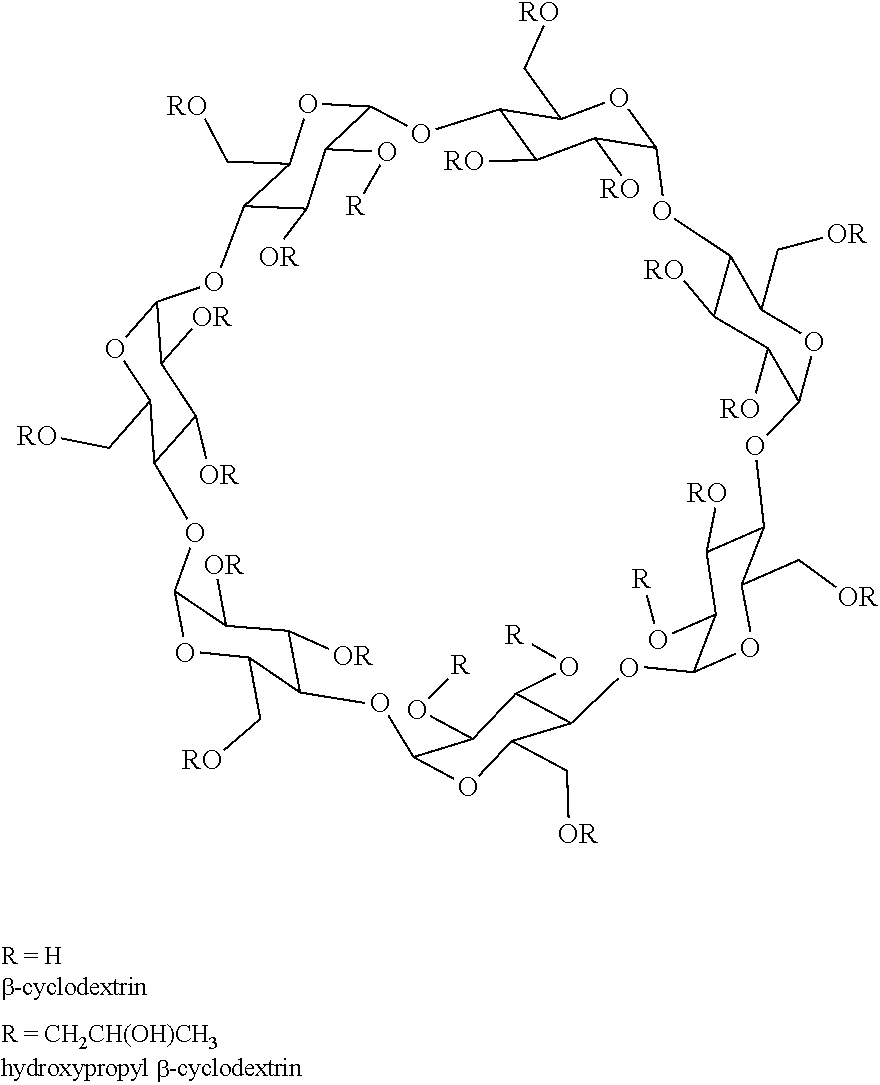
C12C([RO])C([RO])C(OC1C[RO])OC1C([OR])C([OR])C(OC1C[OR])OC1C([RO])C(O[R])C(OC1C[OR])OC1C(O[R])C(O[R])C(OC1C[OR])OC1C([OR])C([OR])C(OC1C[RO])OC1C([OR])C([OR])C(OC1C[RO])OC1C([OR])C(O[R])C(O2)OC1C[RO]
